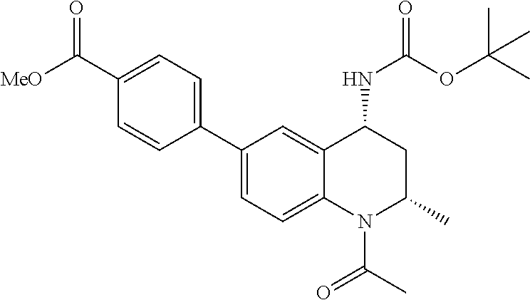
C1(C2=CC=C(C([MeO])=O)C=C2)=CC=C2C(=C1)C(NC(OC(C)(C)C)=O)CC(C)N2C(C)=O
